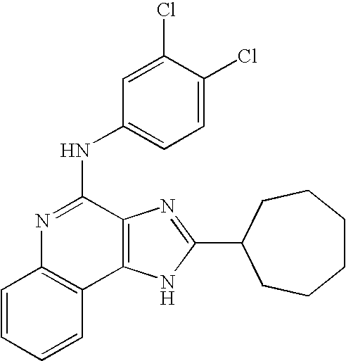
C1=CC=CC2=C1N=C(NC1=CC=C(Cl)C(Cl)=C1)C1=C2NC(C2CCCCCC2)=N1
